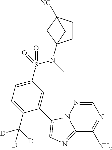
C12=NC=C(C3=CC(S(=O)(=O)N(C45CCC([NC])(C4)C5)C)=CC=C3C([D])([D])[D])N1N=CN=C2N
